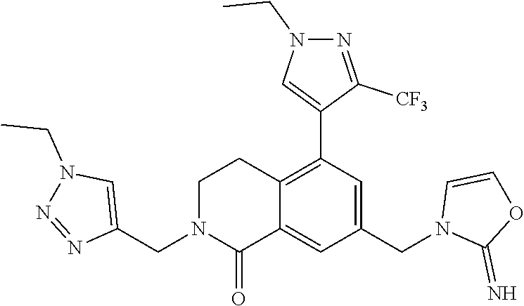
C12=C(C3=CN(CC)N=C3[CF3])C=C(CN3C(=N)OC=C3)C=C1C(=O)N(CC1=CN(CC)N=N1)CC2
